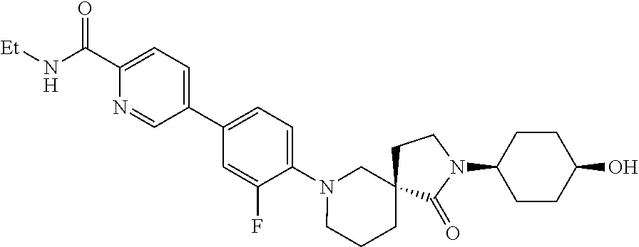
C1(C(N[Et])=O)=CC=C(C2=CC=C(N3CCCC4(C3)CCN(C3CCC(O)CC3)C4=O)C(F)=C2)C=N1
